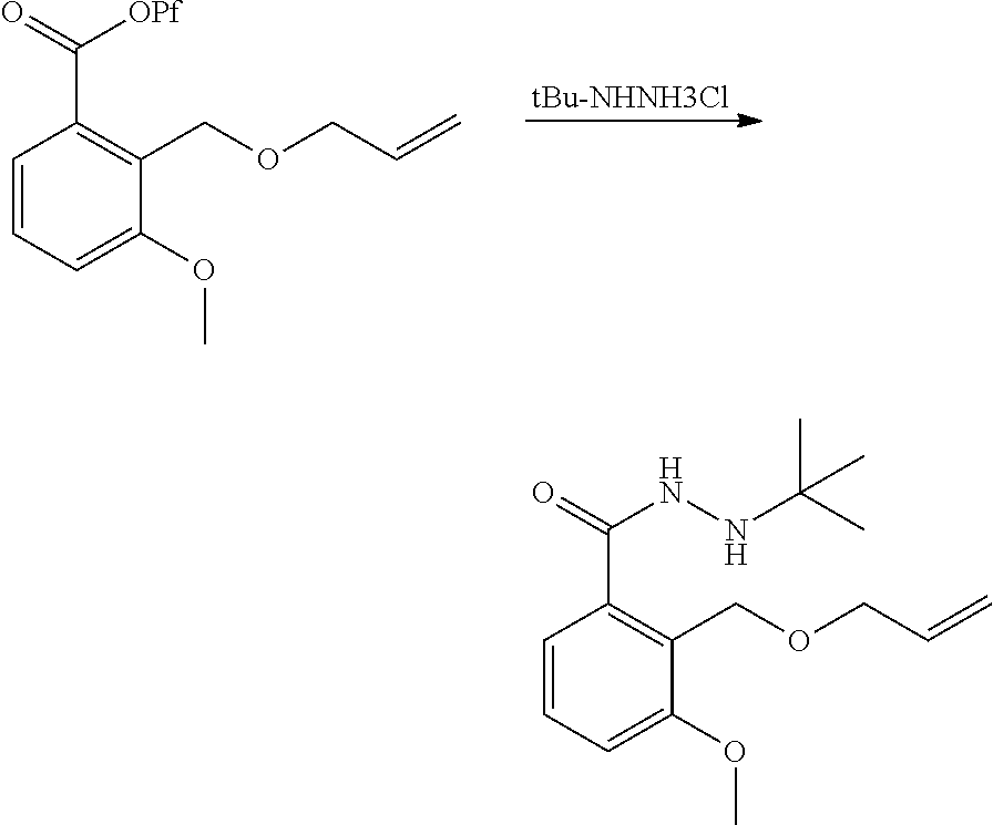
C1=CC=C(OC)C(COCC=C)=C1C(=O)[OPf].[tBu-NHNH3Cl].C1=CC=C(OC)C(COCC=C)=C1C(=O)NNC(C)(C)C
